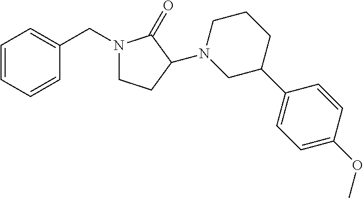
C1=CC=CC(CN2CCC(N3CC(C4=CC=C(OC)C=C4)CCC3)C2=O)=C1
